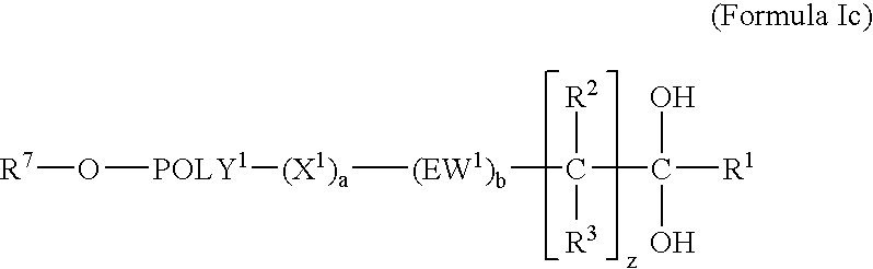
[(X1)a]([(EW1)b]C(C([R1])(O)O)([R2])[R3])[POLY1]O[R7]
